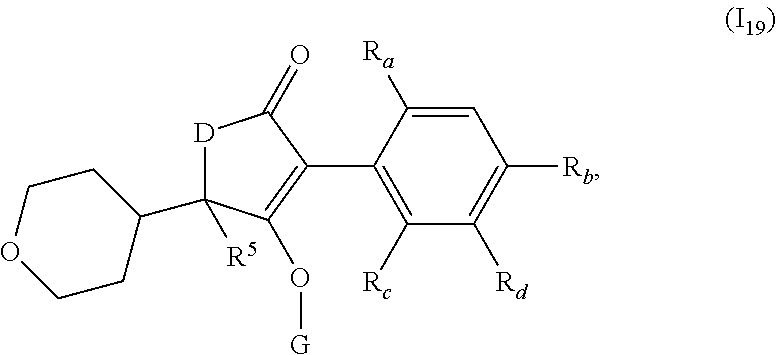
C1=C([Ra])C(C2=C(O[G])C([R5])(C3CCOCC3)[D]C2=O)=C([Rc])C([Rd])=C1[Rb]
